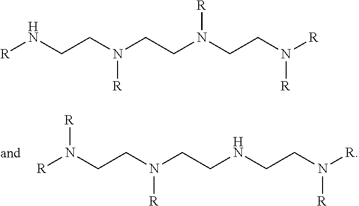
[R]N(CCN(CCNCCN([R])[R])[R])[R].[R]NCCN(CCN(CCN([R])[R])[R])[R]
